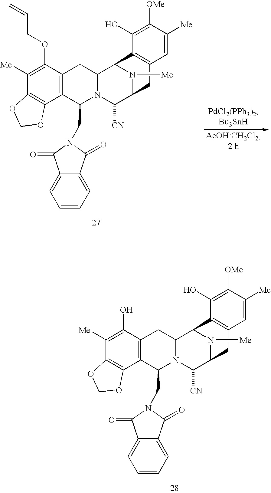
C1([Me])=C(OCC=C)C2=C(C3=C1OCO3)C(CN1C(=O)C3=CC=CC=C3C1=O)N1C(C2)C2N([Me])C(C1[CN])CC1=C2C(O)=C([OMe])C([Me])=C1.C1([Me])=C(O)C2=C(C3=C1OCO3)C(CN1C(=O)C3=CC=CC=C3C1=O)N1C(C2)C2N([Me])C(C1[CN])CC1=C2C(O)=C([OMe])C([Me])=C1
